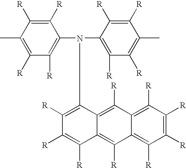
C1([R])=C(N(C2=C([R])C([R])=C(C)C([R])=C2[R])C2=C([R])C([R])=C([R])C3=C([R])C4=C([R])C([R])=C([R])C([R])=C4C([R])=C23)C([R])=C([R])C(C)=C1[R]
